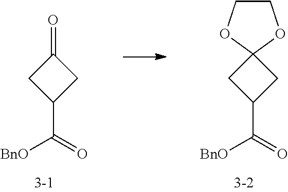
C1C(C(=O)[BnO])CC1=O.C1C(C(=O)[BnO])CC12OCCO2
